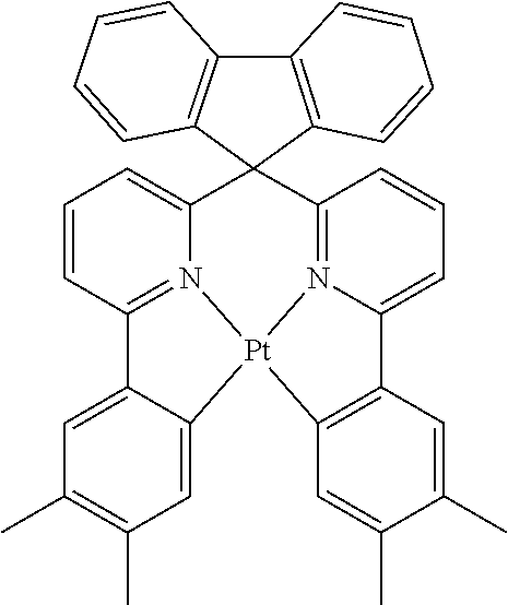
C1=CC2=N3C(=C1)C1(C4=N5C(=CC=C4)C4=C([Pt]35C3=CC(C)=C(C)C=C23)C=C(C)C(C)=C4)C2=C(C3=C1C=CC=C3)C=CC=C2
